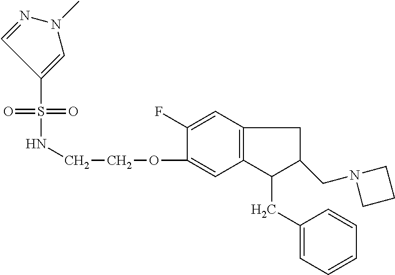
C12=C(C=C(F)C(OCCNS(=O)(=O)C3=CN(C)N=C3)=C1)CC(CN1CCC1)C2CC1=CC=CC=C1
